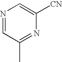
N1=CC(C)=NC([CN])=C1
